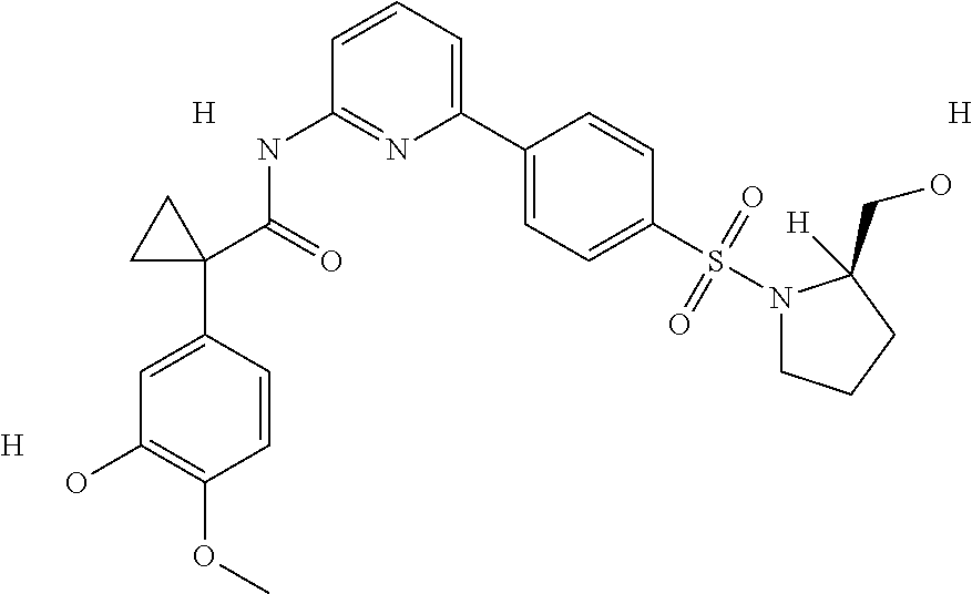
C1=C(C2(C(=O)NC3=NC(C4=CC=C(S(=O)(=O)N5CCCC5(CO)[H])C=C4)=CC=C3)CC2)C=CC(OC)=C1O.[H].[H].[H]
